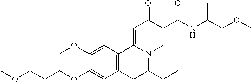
C1(OC)=CC2=C(C=C1OCCCOC)CC(CC)N1C2=CC(=O)C(C(NC(COC)C)=O)=C1
